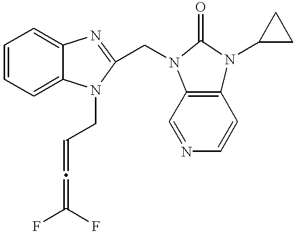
C1=CC=C2C(=C1)N=C(CN1C(=O)N(C3CC3)C3=C1C=NC=C3)N2CC=C=C(F)F
